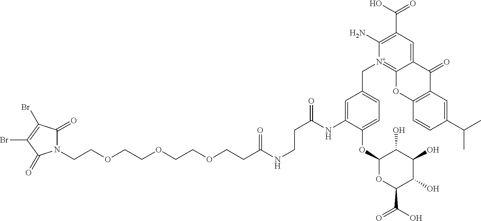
N1(CCOCCOCCOCCC(NCCC(=O)NC2=CC(C[N+]3=C4C(=CC(C(O)=O)=C3N)C(=O)C3=C(O4)C=CC(C(C)C)=C3)=CC=C2OC2OC(C(O)=O)C(O)C(O)C2O)=O)C(=O)C(Br)=C(Br)C1=O
